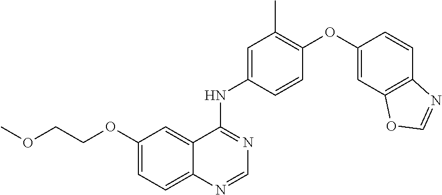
C1=C(OCCOC)C=C2C(=C1)N=CN=C2NC1=CC(C)=C(OC2=CC3=C(C=C2)N=CO3)C=C1
